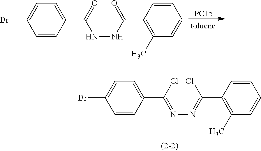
C1=CC(C(=O)NNC(C2=C(C)C=CC=C2)=O)=CC=C1Br.[PC15].C1=CC(C(Cl)=NN=C(C2=C(C)C=CC=C2)Cl)=CC=C1Br
